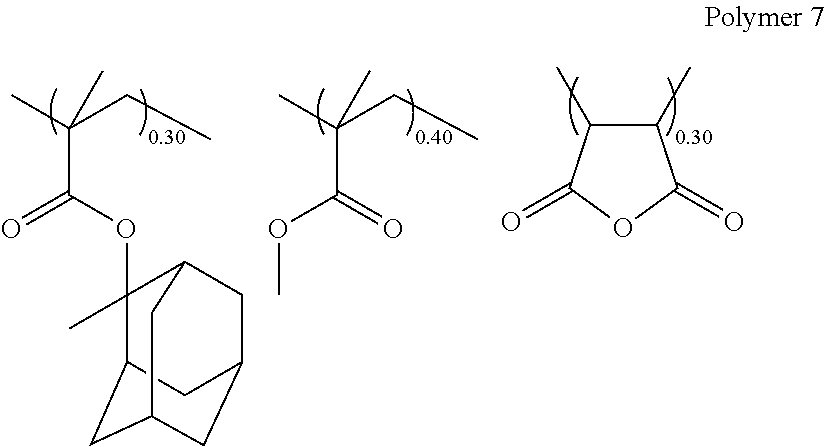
CC(CC)(C)C(=O)OC1(C)C2CC3CC(CC1C3)C2.CC(CC)(C)C(OC)=O.C1(C)C(C)C(=O)OC1=O
